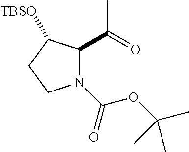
N1(C(=O)OC(C)(C)C)C(C(=O)C)C([TBSO])CC1
